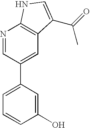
N1=CC(C2=CC=CC(O)=C2)=CC2=C1NC=C2C(=O)C
